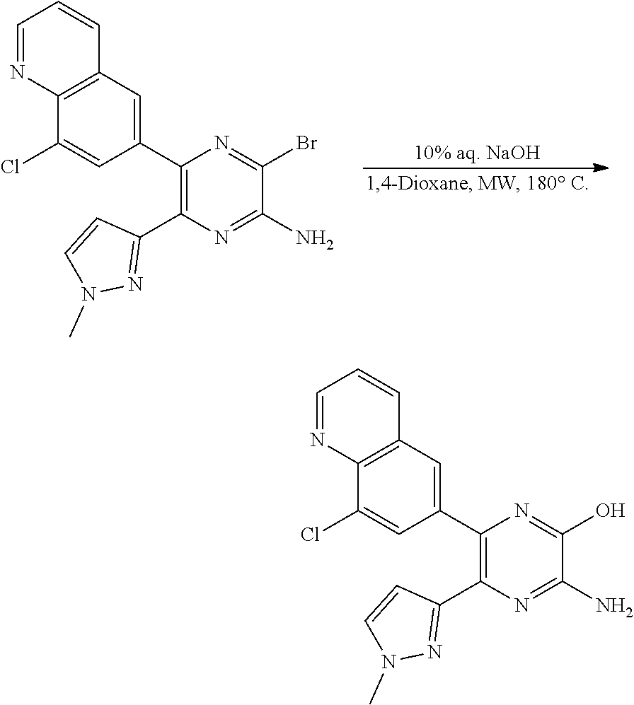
[10% aq. NaOH].C1(C2=CC3=C(C(Cl)=C2)N=CC=C3)=C(C2=NN(C)C=C2)N=C(N)C(Br)=N1.C1(C2=CC3=C(C(Cl)=C2)N=CC=C3)=C(C2=NN(C)C=C2)N=C(N)C(O)=N1
